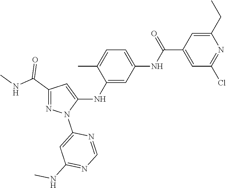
C1(C(NC)=O)=NN(C2=CC(NC)=NC=N2)C(NC2=CC(NC(C3=CC(Cl)=NC(CC)=C3)=O)=CC=C2C)=C1
